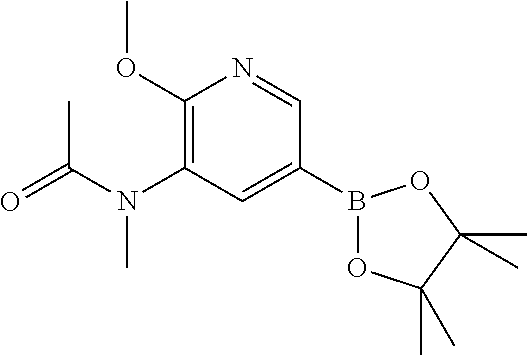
C1(OC)=C(N(C(C)=O)C)C=C(B2OC(C)(C)C(C)(C)O2)C=N1
